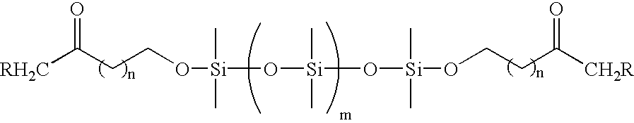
[RH2C]C(CCO[Si](O[Si](O[Si](OCCC([CH2R])=O)(C)C)(C)C)(C)C)=O
